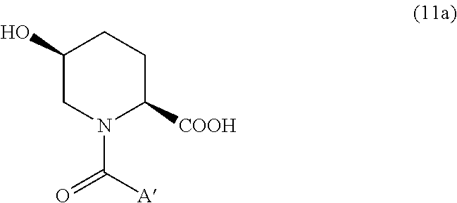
C1([COOH])CCC(O)CN1C(=O)[A]
